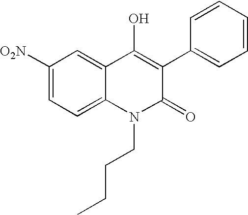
C1([O2N])=CC=C2C(=C1)C(O)=C(C1=CC=CC=C1)C(=O)N2CCCC
